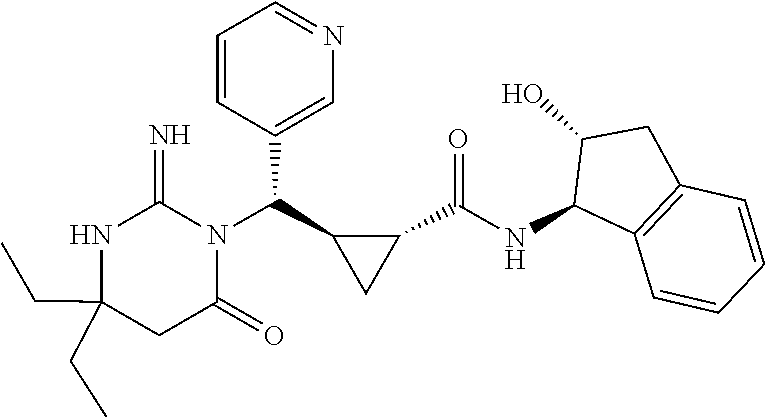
C(C1(CC)NC(=N)N(C(C2C(C(NC3C4=C(CC3O)C=CC=C4)=O)C2)C2=CN=CC=C2)C(=O)C1)C
